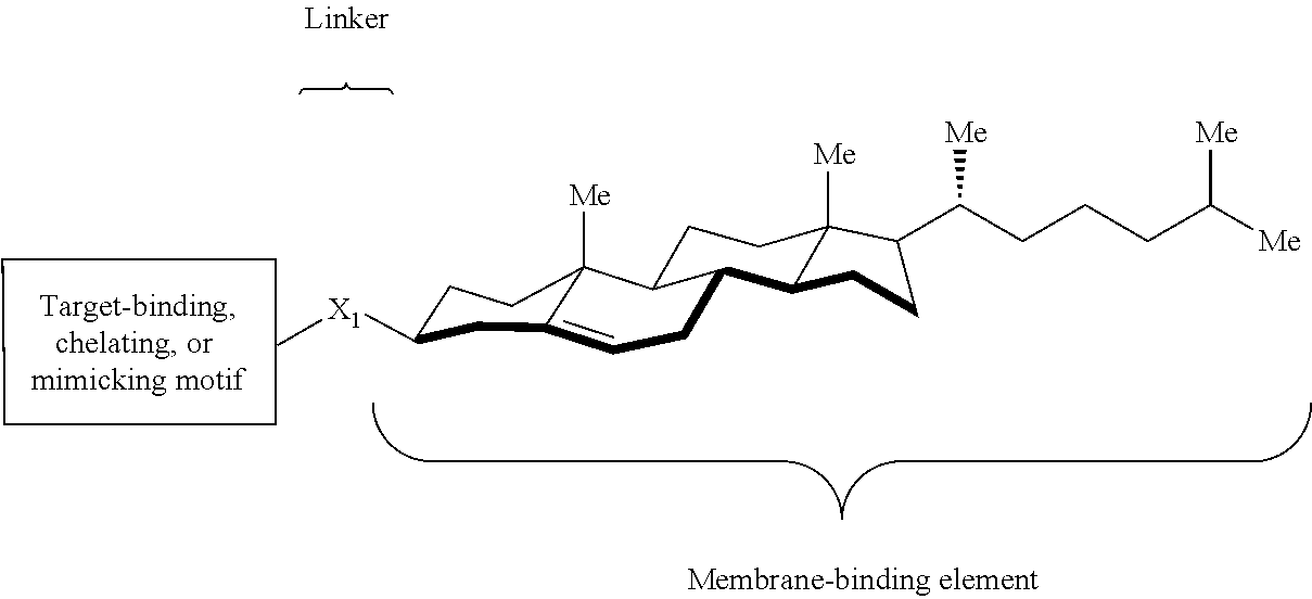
C1CCC1.[X1](C1CCC2([Me])C(=CCC3C2CCC2([Me])C(C(CCCC([Me])[Me])[Me])CCC32)C1)C
